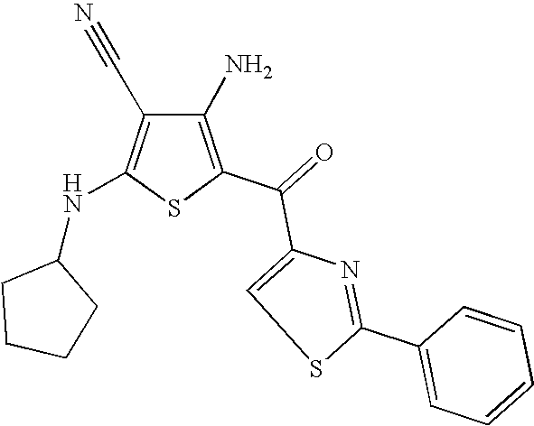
C1(N)=C(C(=O)C2=CSC(C3=CC=CC=C3)=N2)SC(NC2CCCC2)=C1C#N
